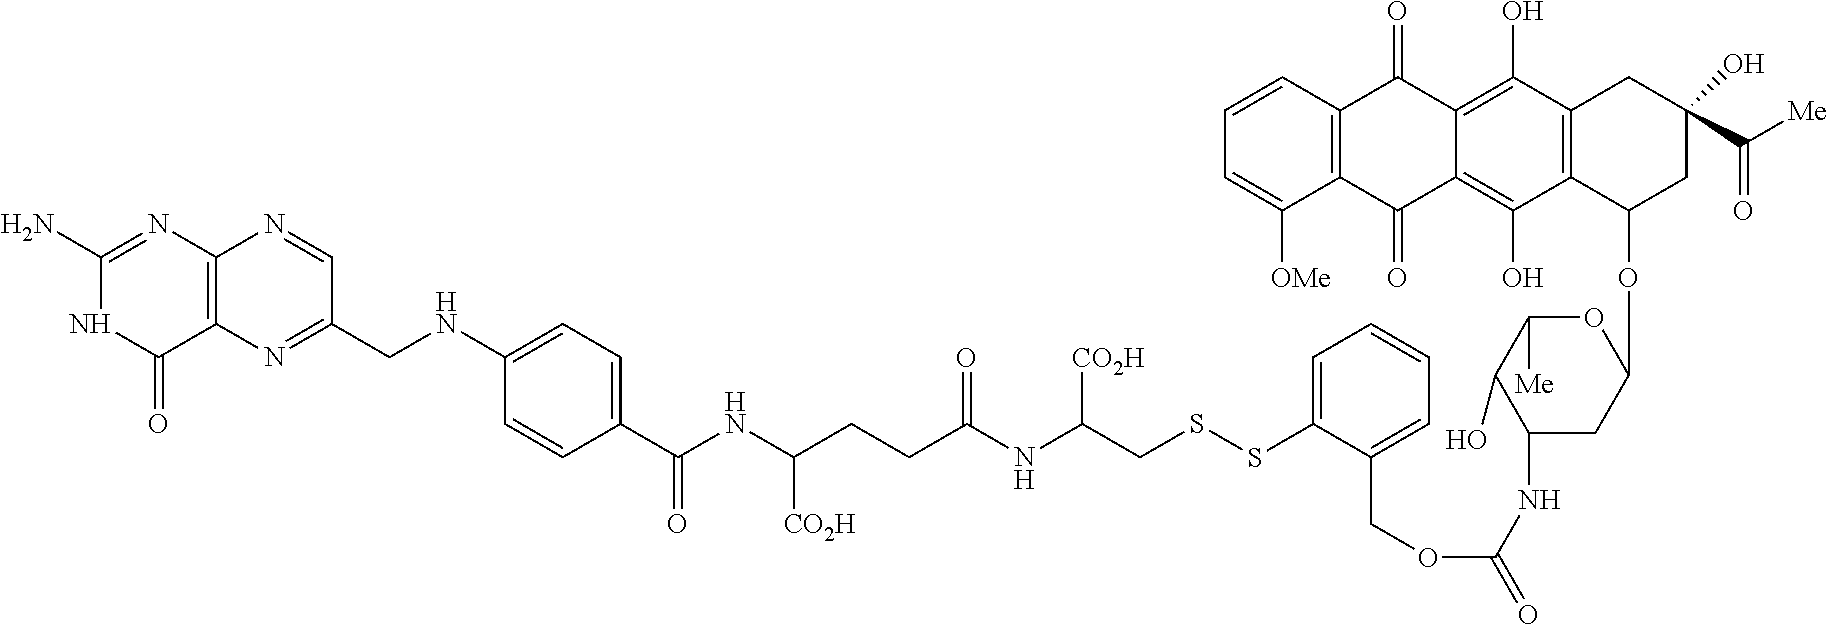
C1(N)=NC2=C(C(=O)N1)N=C(CNC1=CC=C(C(NC(CCC(NC(CSSC3=CC=CC=C3COC(=O)NC3CC(OC4CC(C(=O)[Me])(O)CC5=C4C(O)=C4C(=C5O)C(=O)C5=C(C4=O)C([OMe])=CC=C5)OC([Me])C3O)[CO2H])=O)[CO2H])=O)C=C1)C=N2
